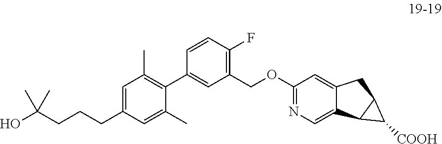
C1(CCCC(O)(C)C)=CC(C)=C(C2=CC(COC3=NC=C4C(=C3)CC3C4C3[COOH])=C(F)C=C2)C(C)=C1
